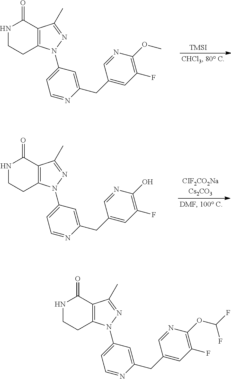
C1=NC(OC)=C(F)C=C1CC1=CC(N2C3=C(C(C)=N2)C(=O)NCC3)=CC=N1.[TMSI].C1=NC(O)=C(F)C=C1CC1=CC(N2C3=C(C(C)=N2)C(=O)NCC3)=CC=N1.C1=NC(OC(F)F)=C(F)C=C1CC1=CC(N2C3=C(C(C)=N2)C(=O)NCC3)=CC=N1
